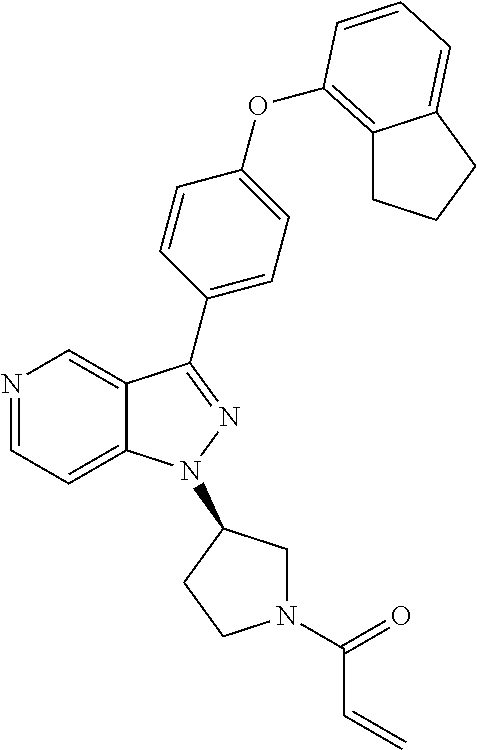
N1=CC=C2C(=C1)C(C1=CC=C(OC3=C4CCCC4=CC=C3)C=C1)=NN2C1CN(C(=O)C=C)CC1
